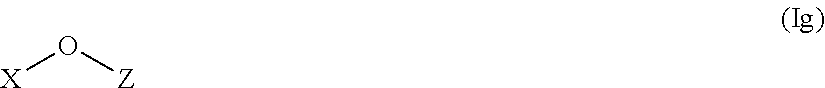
[X]O[Z]
